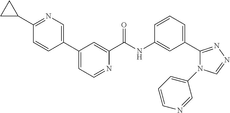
C1(C2=CN=C(C3CC3)C=C2)=CC=NC(C(NC2=CC(C3=NN=CN3C3=CC=CN=C3)=CC=C2)=O)=C1
